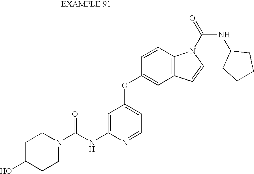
C1=C(NC(N2CCC(O)CC2)=O)N=CC=C1OC1=CC2=C(C=C1)N(C(=O)NC1CCCC1)C=C2
